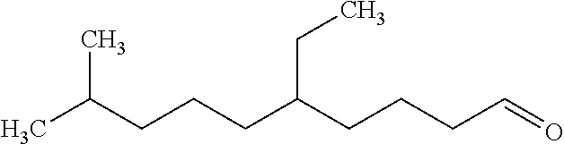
CC(CCCC(CCCC=O)CC)C
